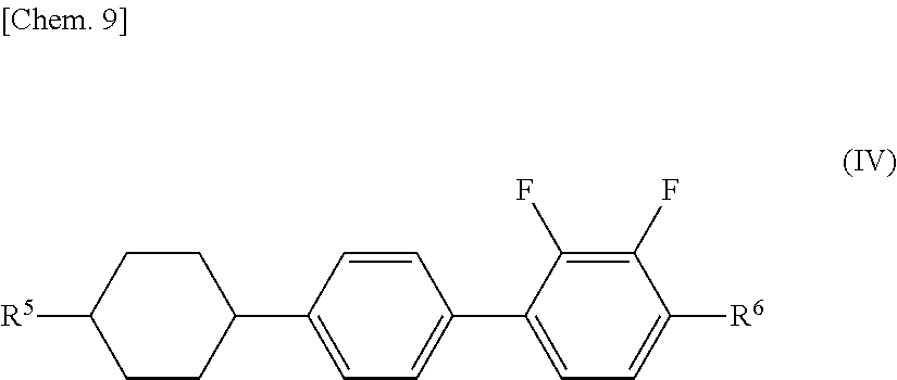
C1=C(C2CCC([R5])CC2)C=CC(C2=CC=C([R6])C(F)=C2F)=C1
